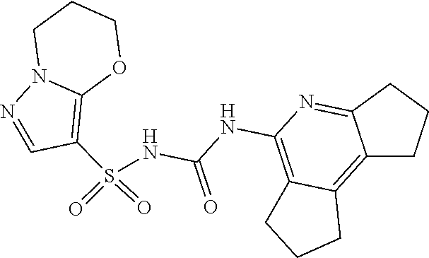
C(NC1=C2C(=C3C(=N1)CCC3)CCC2)(=O)NS(C1=C2N(N=C1)CCCO2)(=O)=O
